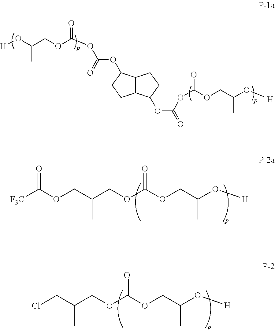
[F3C]C(OCC(COC(OCC(O[H])C)=O)C)=O.ClCC(COC(OCC(O[H])C)=O)C.[H]OC(COC(OC(OC1C2C(C(OC(OC(=O)OCC(O[H])C)=O)CC2)CC1)=O)=O)C
